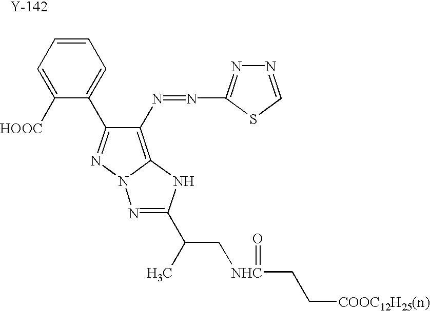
C1([HOOC])=CC=CC=C1C1=NN2C(=C1N=NC1=NN=CS1)NC(C(C)C[NHC](=O)CC[COOC12H25(n)])=N2.[Y]
